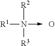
[R1]N([R2])([R3])->C.O
